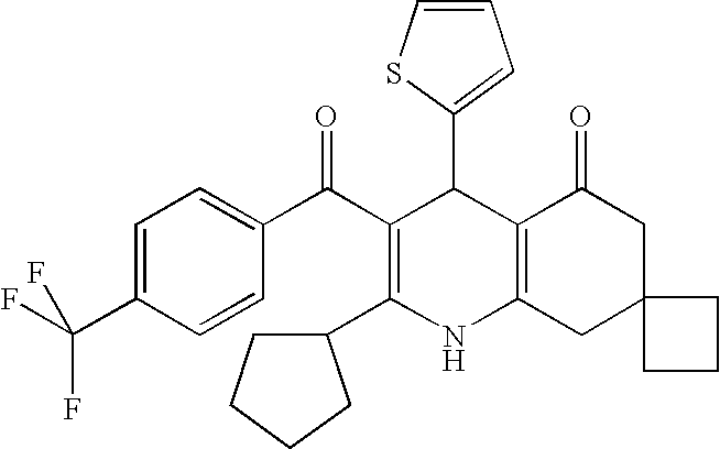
C1(C2C(C(C3=CC=C(C(F)(F)F)C=C3)=O)=C(C3CCCC3)NC3=C2C(=O)CC2(C3)CCC2)=CC=CS1
